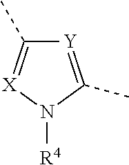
[Y]1=C(C)N([R4])[X]=C1C
